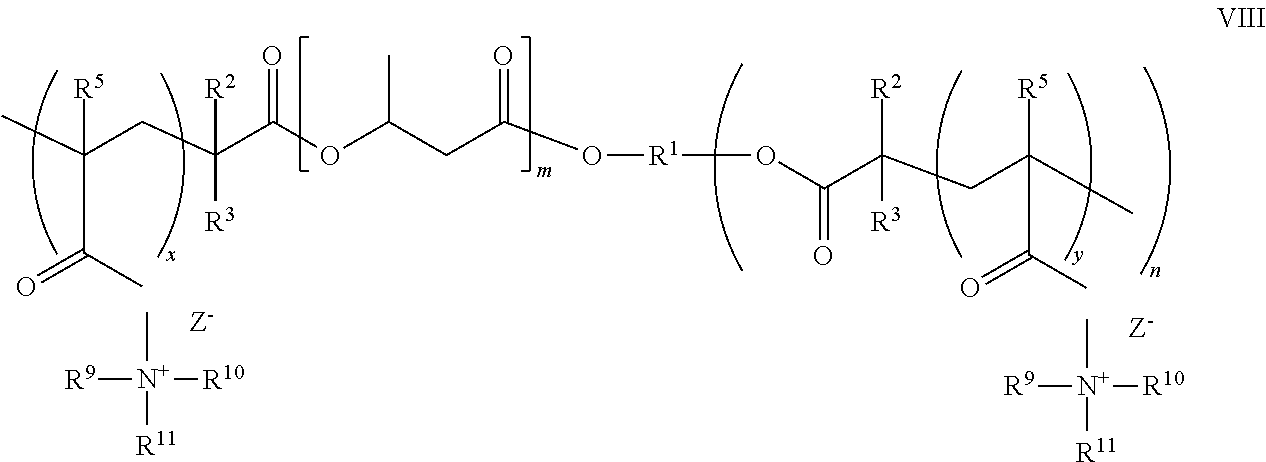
C([R2])([R3])(C(OC(CC(O[R1]OC(C([R2])([R3])CC(C)([R5])C(=O)C)=O)=O)C)=O)CC(C)(C(=O)C)[R5].C[N+]([R9])([R10])[R11].C[N+]([R9])([R10])[R11]
